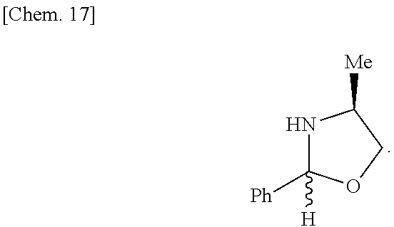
N1C([Ph])([H])OCC1[Me]
